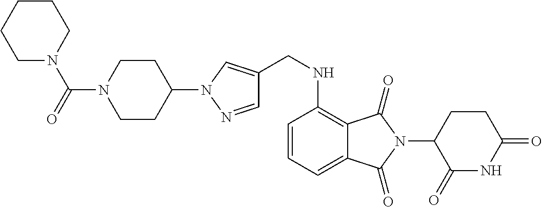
C1(CNC2=C3C(=CC=C2)C(=O)N(C2C(=O)NC(=O)CC2)C3=O)=CN(C2CCN(C(=O)N3CCCCC3)CC2)N=C1
